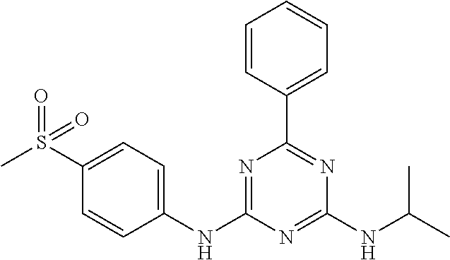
C1=CC(C2=NC(NC(C)C)=NC(NC3=CC=C(S(C)(=O)=O)C=C3)=N2)=CC=C1
